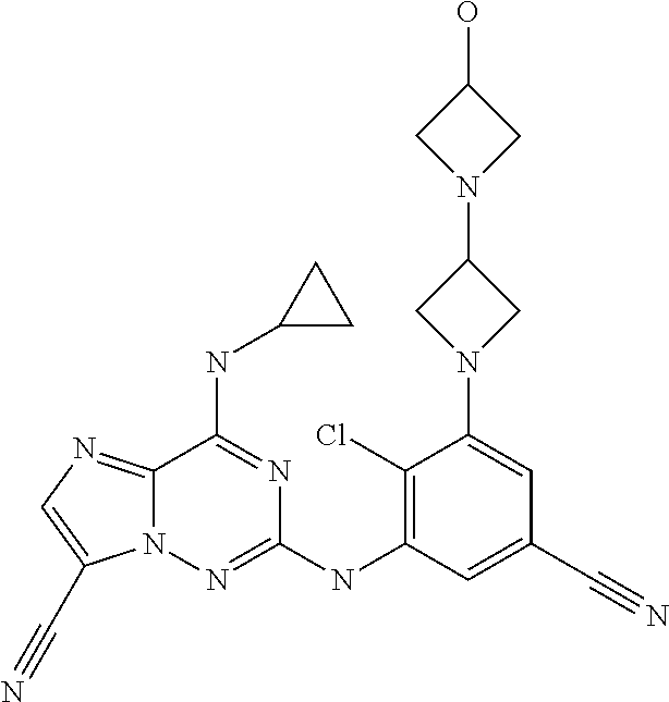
C12=NC=C(C#N)N1N=C(NC1=C(Cl)C(N3CC(N4CC(O)C4)C3)=CC(C#N)=C1)N=C2NC1CC1
